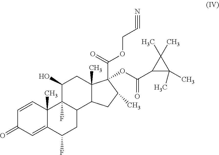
C1=CC2(C)C(=CC1=O)C(F)CC1C2(F)C(O)CC2(C)C1CC(C)C2(C(=O)OCC#N)OC(C1C(C)(C)C1(C)C)=O
